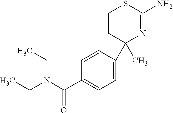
C1=CC(C2(C)N=C(N)SCC2)=CC=C1C(N(CC)CC)=O
